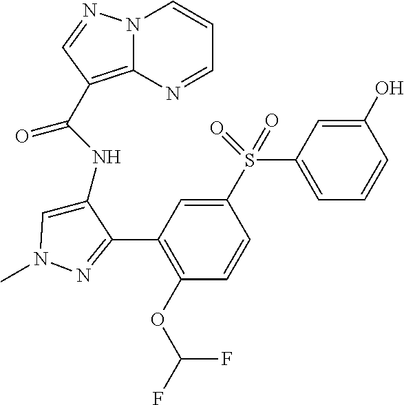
N12C(=C(C(NC3=CN(C)N=C3C3=C(OC(F)F)C=CC(S(C4=CC=CC(O)=C4)(=O)=O)=C3)=O)C=N1)N=CC=C2
